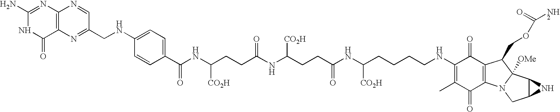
C1(N)=NC2=C(C(=O)N1)N=C(CNC1=CC=C(C(NC(CCC(NC(CCC(NC(CCCCNC3=C(C)C(=O)C4=C(C3=O)C(COC(=O)N)C3([OMe])N4CC4C3N4)[CO2H])=O)[CO2H])=O)[CO2H])=O)C=C1)C=N2
